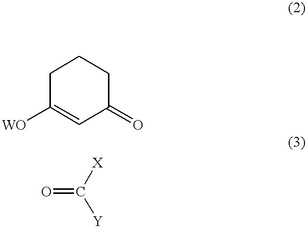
C1C([WO])=CC(=O)CC1.O=C([Y])[X]
